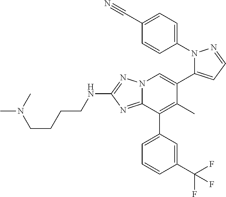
N12C(=NC(NCCCCN(C)C)=N1)C(C1=CC=CC(C(F)(F)F)=C1)=C(C)C(C1=CC=NN1C1=CC=C(C#N)C=C1)=C2
